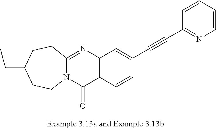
C12=NC3=C(C(=O)N1CCC(CC)CC2)C=CC(C#CC1=NC=CC=C1)=C3
